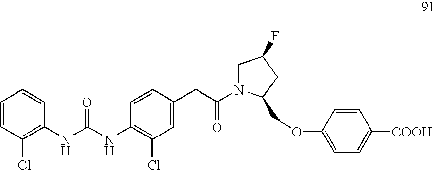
C1=CC(Cl)=C(NC(NC2=C(Cl)C=C(CC(=O)N3CC(F)CC3COC3=CC=C([COOH])C=C3)C=C2)=O)C=C1
